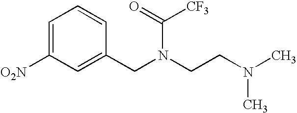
C1=C([O2N])C=C(CN(C(=O)[CF3])CCN(C)C)C=C1
